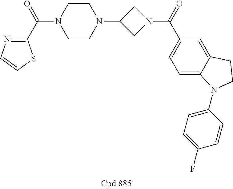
C1(C(=O)N2CCN(C3CN(C(=O)C4=CC=C5C(=C4)CCN5C4=CC=C(F)C=C4)C3)CC2)=NC=CS1
